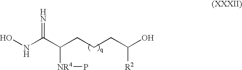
ONC(C(CCCC(O)[R2])[NR4]P)=N
